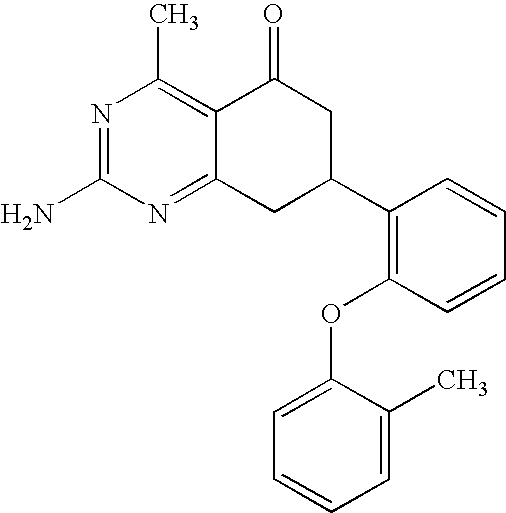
C12=NC(N)=NC(C)=C1C(=O)CC(C1=C(OC3=CC=CC=C3C)C=CC=C1)C2
